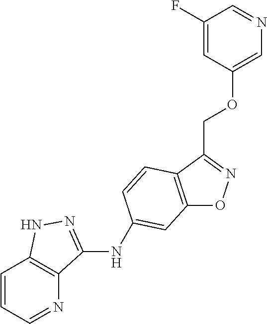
C12=C(C(COC3=CN=CC(F)=C3)=NO1)C=CC(NC1=NNC3=C1N=CC=C3)=C2
